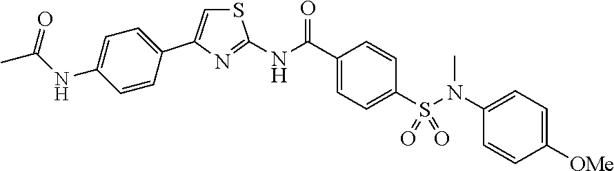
C1=C(C2=CC=C(NC(C)=O)C=C2)N=C(NC(C2=CC=C(S(N(C)C3=CC=C([OMe])C=C3)(=O)=O)C=C2)=O)S1
